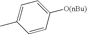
C1=C(C)C=CC([O(nBu)])=C1
